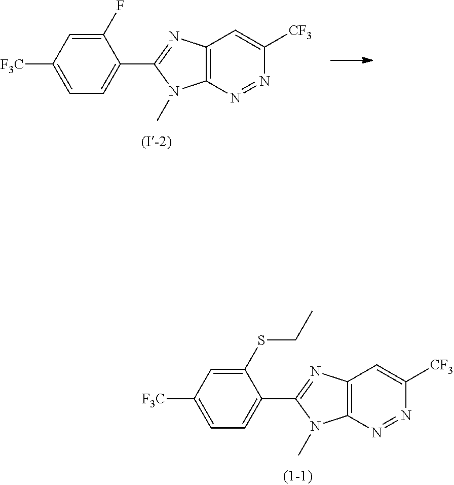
C12=C(N=NC([CF3])=C1)N(C)C(C1=CC=C([F3C])C=C1SCC)=N2.C12=C(N=NC([CF3])=C1)N(C)C(C1=CC=C([F3C])C=C1F)=N2
